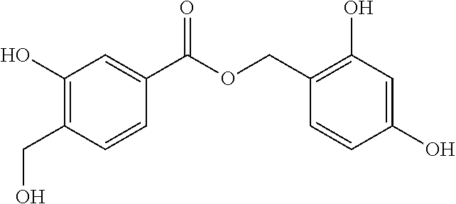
C1(O)=C(CO)C=CC(C(=O)OCC2=C(O)C=C(O)C=C2)=C1
